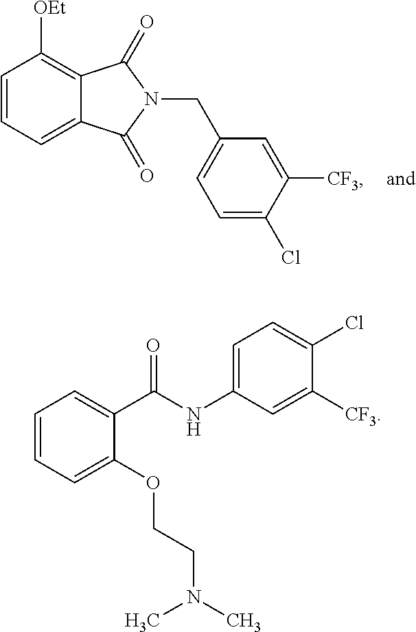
C1=CC=C2C(=C1[OEt])C(=O)N(CC1=CC=C(Cl)C([CF3])=C1)C2=O.C1=CC=C(OCCN(C)C)C(C(NC2=CC=C(Cl)C([CF3])=C2)=O)=C1
